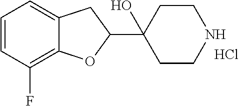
C1=CC(F)=C2C(=C1)CC(C1(O)CCNCC1)O2.Cl
